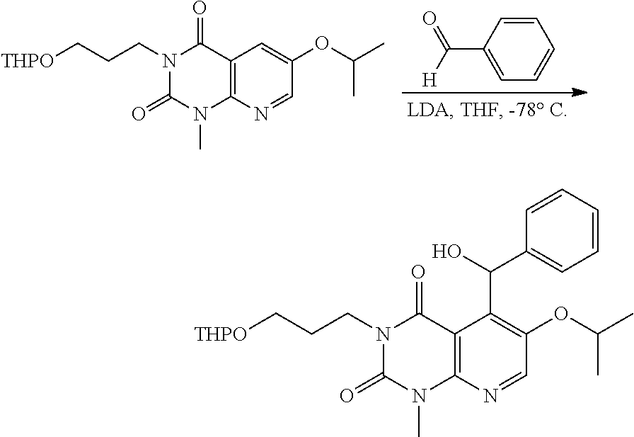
C12=C(N=CC(OC(C)C)=C1)N(C)C(=O)N(CCC[THPO])C2=O.C1=CC(C([H])=O)=CC=C1.C12=C(N=CC(OC(C)C)=C1C(C1=CC=CC=C1)O)N(C)C(=O)N(CCC[THPO])C2=O
